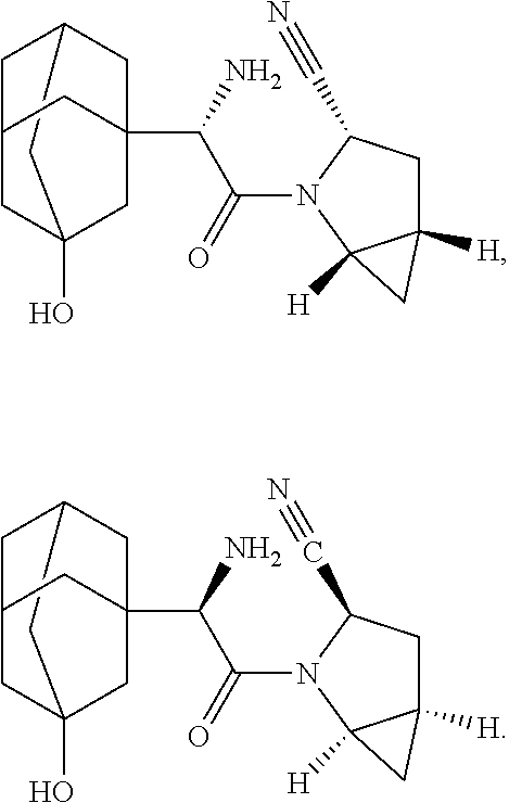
C12CC3(O)CC(CC(C(N)C(=O)N4C5([H])C([H])(CC4C#N)C5)(C3)C1)C2.C12CC3(O)CC(CC(C(N)C(=O)N4C5([H])C([H])(CC4C#N)C5)(C3)C1)C2
